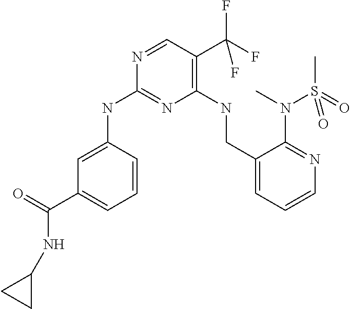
C1(NCC2=CC=CN=C2N(C)S(C)(=O)=O)=C(C(F)(F)F)C=NC(NC2=CC(C(=O)NC3CC3)=CC=C2)=N1
